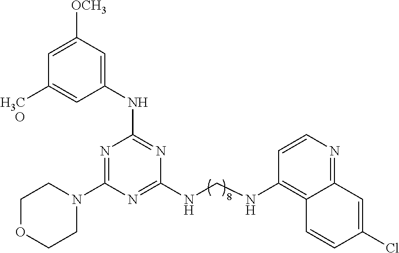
N1=C2C(=C(NCNC3=NC(N4CCOCC4)=NC(NC4=CC([OCH3])=CC([H3CO])=C4)=N3)C=C1)C=CC(Cl)=C2
